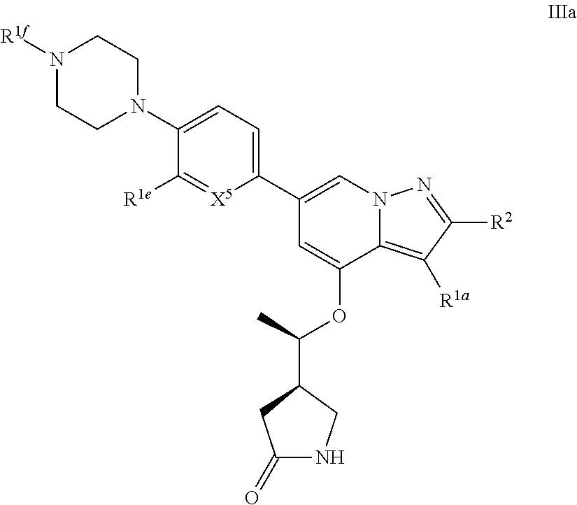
C1(C2=CC=C(N3CCN([R1f])CC3)C([R1e])=[X5]2)=CN2C(=C([R1a])C([R2])=N2)C(OC(C2CNC(=O)C2)C)=C1
